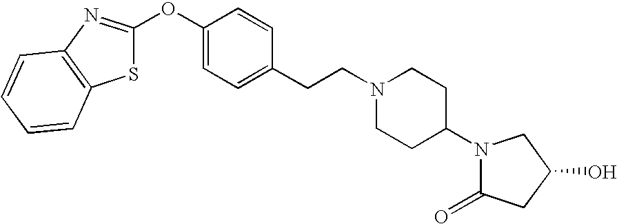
O(C1=CC=C(CCN2CCC(N3C(=O)CC(O)C3)CC2)C=C1)C1=NC2=C(S1)C=CC=C2
